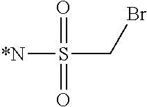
O=S(=O)(CBr)[*N]
